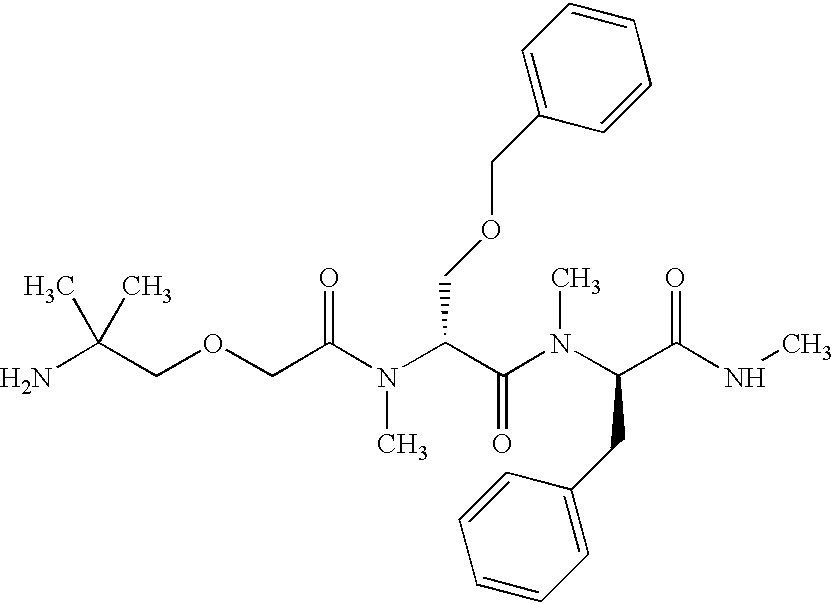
C(OCC(=O)N(C(C(N(C)C(C(=O)NC)CC1=CC=CC=C1)=O)COCC1=CC=CC=C1)C)C(N)(C)C
